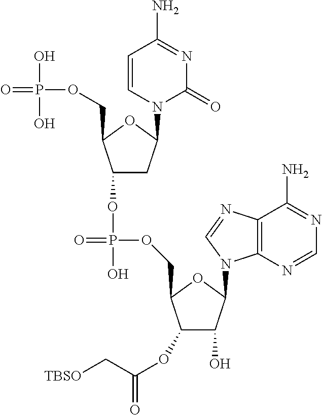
C1(OP(=O)(OCC2C(OC(=O)C[TBSO])C(O)C(N3C4=C(N=C3)C(N)=NC=N4)O2)O)CC(N2C(=O)N=C(N)C=C2)OC1COP(=O)(O)O
